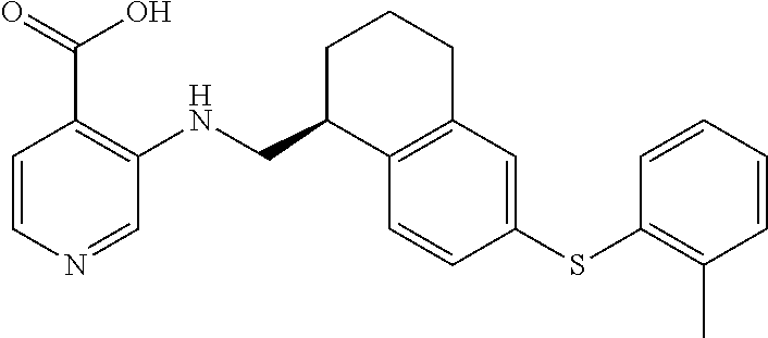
C1=CC(SC2=C(C)C=CC=C2)=CC2=C1C(CNC1=C(C(O)=O)C=CN=C1)CCC2
